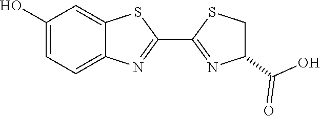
C1(O)=CC=C2C(=C1)SC(C1=NC(C(O)=O)CS1)=N2
